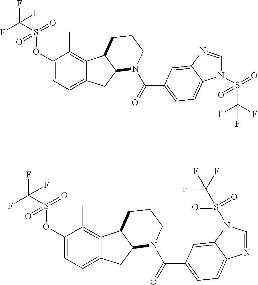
C1(OS(C(F)(F)F)(=O)=O)=CC=C2C(=C1C)C1C(C2)N(C(=O)C2=CC=C3N(S(C(F)(F)F)(=O)=O)C=NC3=C2)CCC1.C1(OS(C(F)(F)F)(=O)=O)=CC=C2C(=C1C)C1C(C2)N(C(=O)C2=CC=C3N=CN(S(C(F)(F)F)(=O)=O)C3=C2)CCC1
